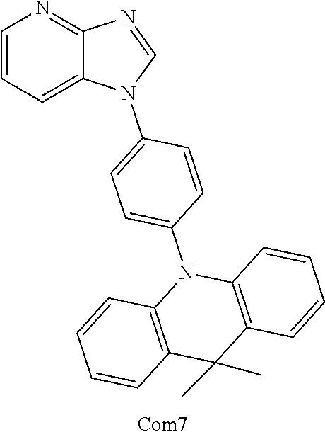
C1=CC=C2C(=N1)N=CN2C1=CC=C(N2C3=C(C(C)(C)C4=C2C=CC=C4)C=CC=C3)C=C1
